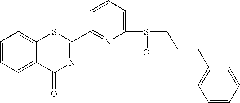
C1=CC=C2C(=C1)SC(C1=NC(S(CCCC3=CC=CC=C3)=O)=CC=C1)=NC2=O
